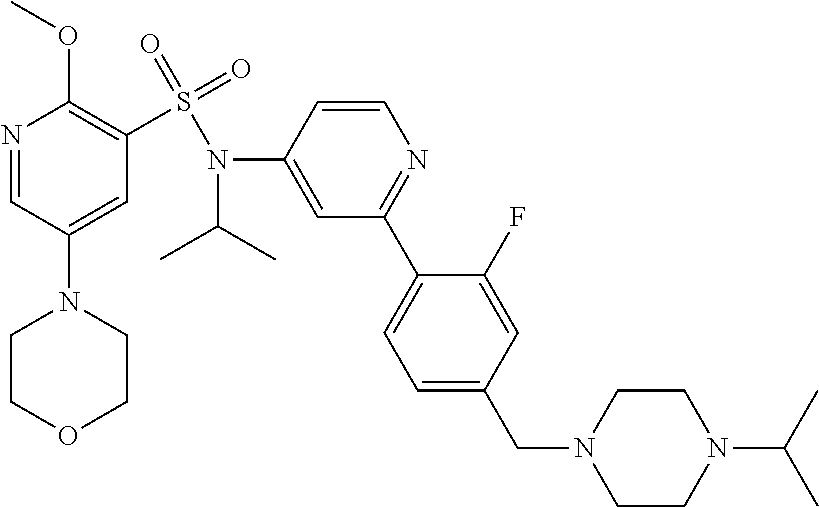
N1=CC(N2CCOCC2)=CC(S(N(C2=CC(C3=CC=C(CN4CCN(C(C)C)CC4)C=C3F)=NC=C2)C(C)C)(=O)=O)=C1OC
